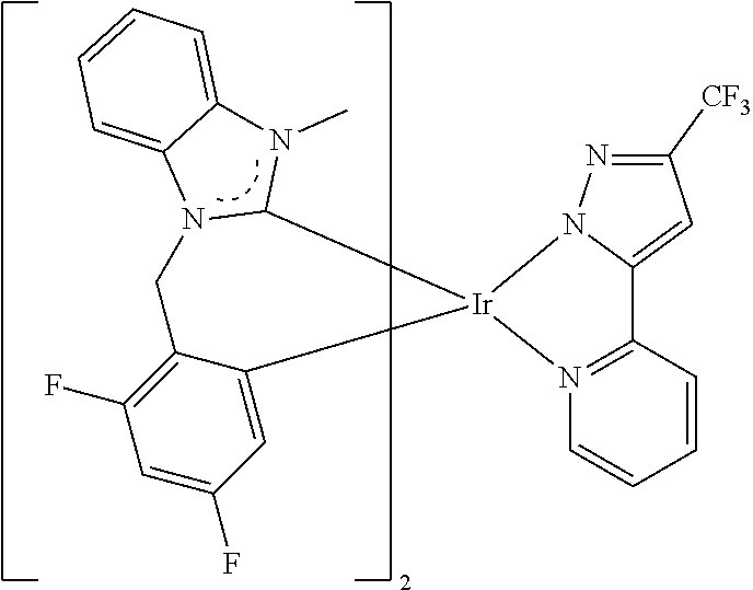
C12=CC([CF3])=NN1[Ir]1(N3=C2C=CC=C3)C2=CC(F)=CC(F)=C2CN2C1N(C)C1=CC=CC=C21
